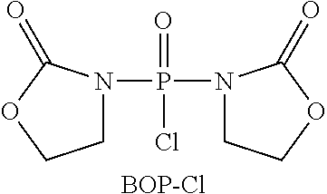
[BOP-Cl].P(=O)(Cl)(N1CCOC1=O)N1CCOC1=O
